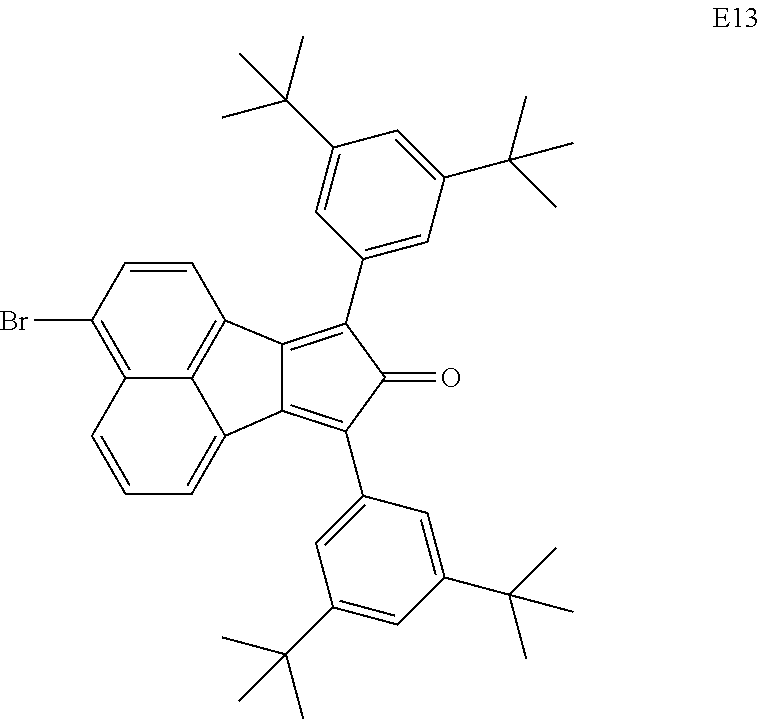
BrC1=C2C3=C(C=C1)C1=C(C4=CC(C(C)(C)C)=CC(C(C)(C)C)=C4)C(=O)C(C4=CC(C(C)(C)C)=CC(C(C)(C)C)=C4)=C1C3=CC=C2
